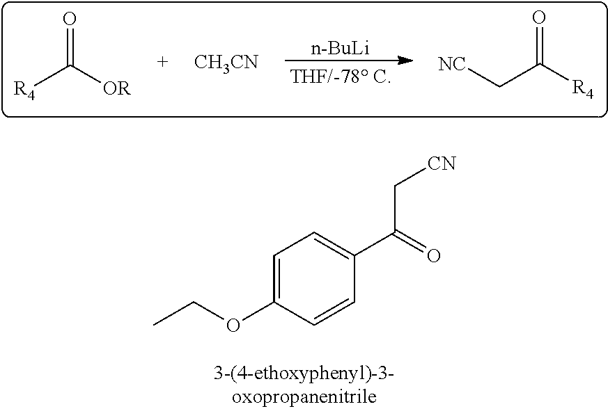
C1=C(OCC)C=CC(C(=O)C[CN])=C1.[n-BuLi].O=C([OR])[R4].[CH3CN].O=C([R4])C[NC]
